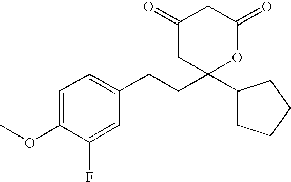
COC1=CC=C(CCC2(C3CCCC3)OC(=O)CC(=O)C2)C=C1F
